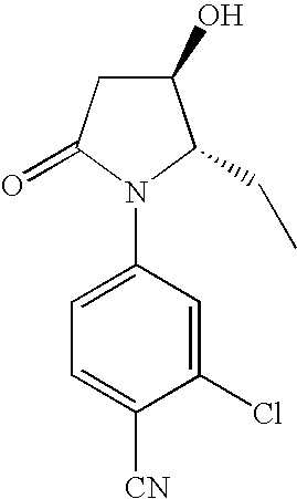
C1(O)CC(=O)N(C2=CC=C([CN])C(Cl)=C2)C1CC
